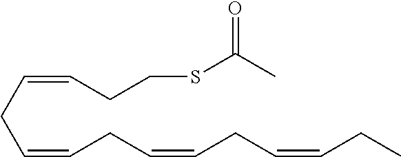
C(=CCC=CCC=CCC=CCC)CCSC(C)=O
